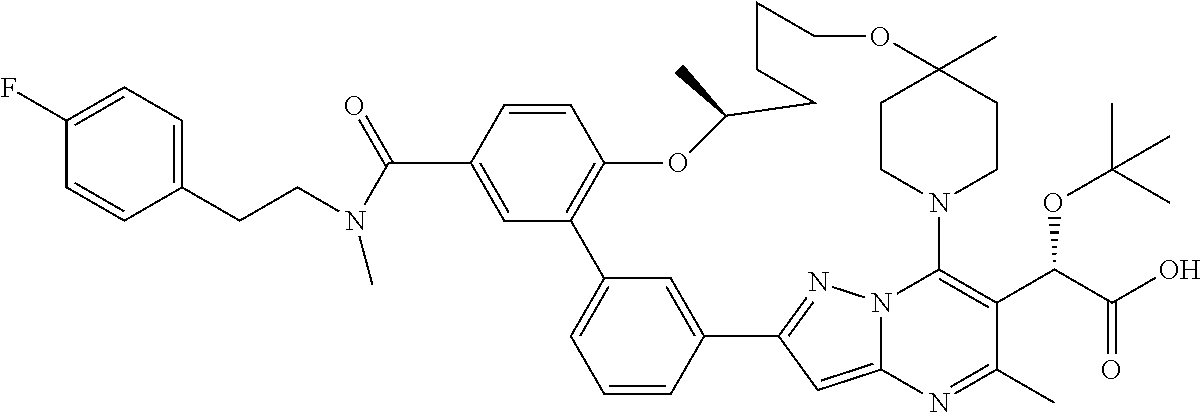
C1CN2CCC1(C)OCCCCC(C)OC1=C(C3=CC=CC(=C3)C3=NN4C2=C(C(C(O)=O)OC(C)(C)C)C(C)=NC4=C3)C=C(C(=O)N(CCC2=CC=C(F)C=C2)C)C=C1
